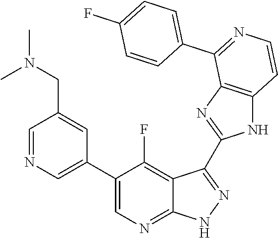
C1=NC=C(C2=CN=C3C(=C2F)C(C2=NC4=C(N2)C=CN=C4C2=CC=C(F)C=C2)=NN3)C=C1CN(C)C
